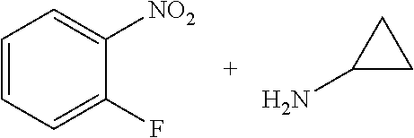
C1=CC=C(F)C([NO2])=C1.C1(N)CC1
